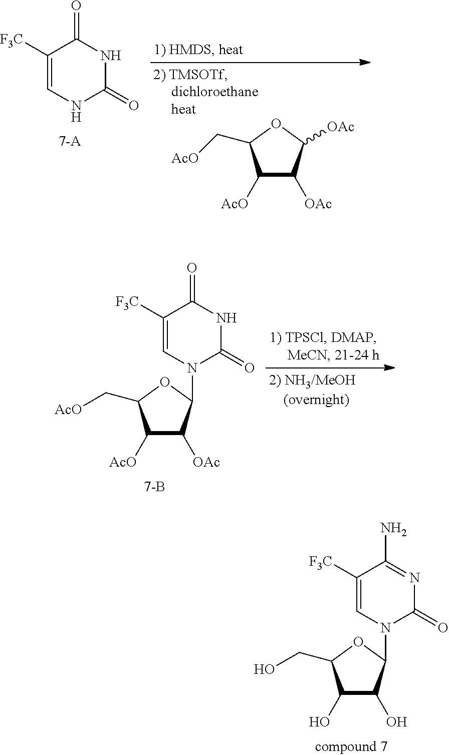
C1([F3C])=CN(C2C(O)C(O)C(CO)O2)C(=O)N=C1N.C1([F3C])=CNC(=O)NC1=O.C1([AcO])C([OAc])C([OAc])OC1C[AcO].C1([F3C])=CN(C2C([OAc])C([AcO])C(C[AcO])O2)C(=O)NC1=O
